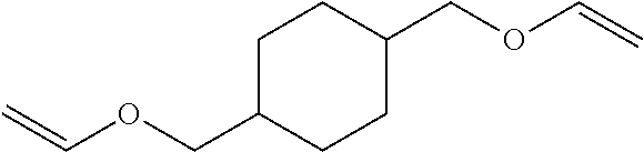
C1CC(COC=C)CCC1COC=C
